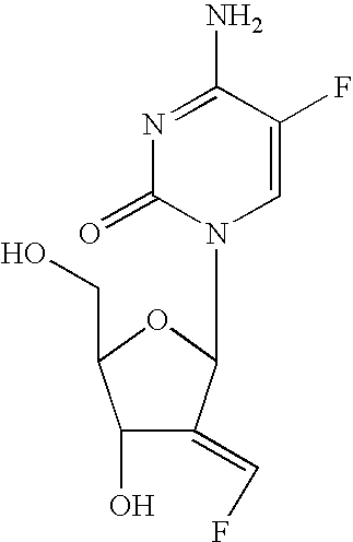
C1=C(F)C(N)=NC(=O)N1C1C(=CF)C(O)C(CO)O1
